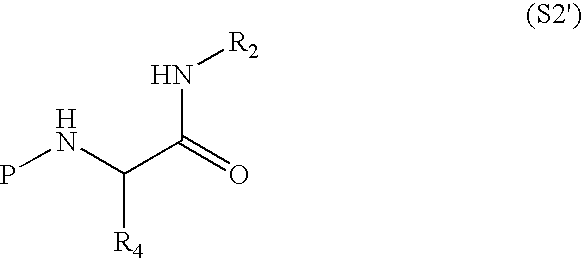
PNC(C(=O)N[R2])[R4]
